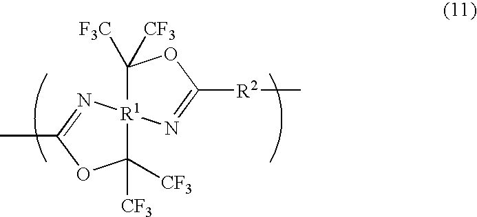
C1([CF3])([CF3])OC(C)=N[R1]12C([CF3])([F3C])OC([R2]C)=N2
